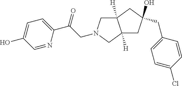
C1=C(O)C=NC(C(=O)CN2CC3([H])C([H])(C2)CC(O)(CC2=CC=C(Cl)C=C2)C3)=C1
